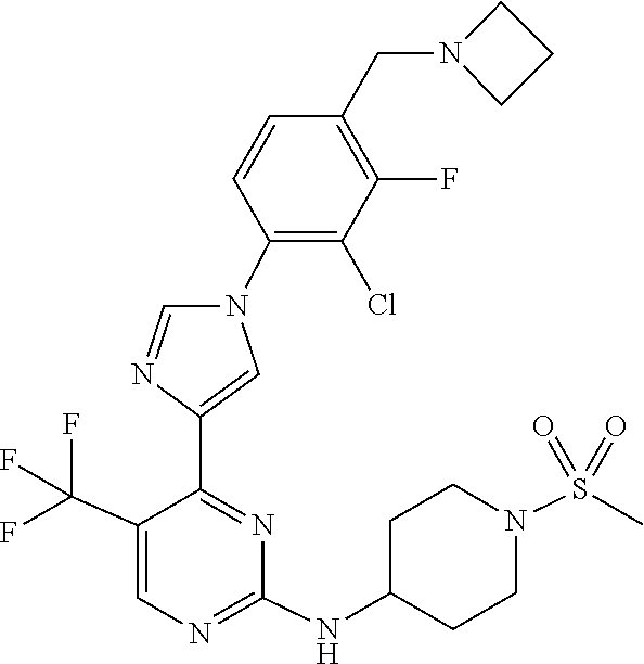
C1(NC2CCN(S(=O)(=O)C)CC2)=NC=C(C(F)(F)F)C(C2=CN(C3=C(Cl)C(F)=C(CN4CCC4)C=C3)C=N2)=N1
